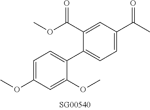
C1(OC)=CC=C(C2=CC=C(C(C)=O)C=C2C(OC)=O)C(OC)=C1
